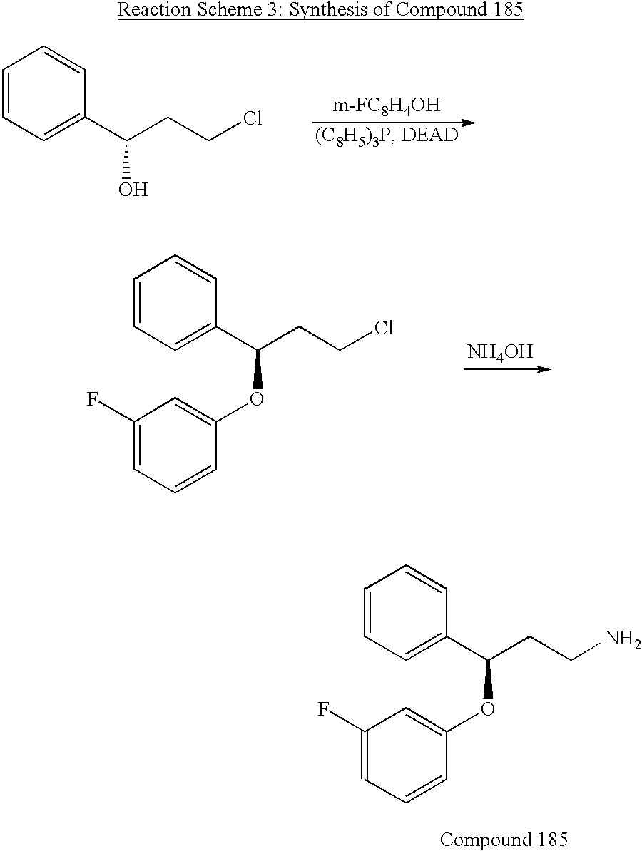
C1=CC=C(C(CCCl)O)C=C1.C1=CC=C(C(CCCl)OC2=CC(F)=CC=C2)C=C1.[NH4OH].C1=CC=C(C(CCN)OC2=CC(F)=CC=C2)C=C1
